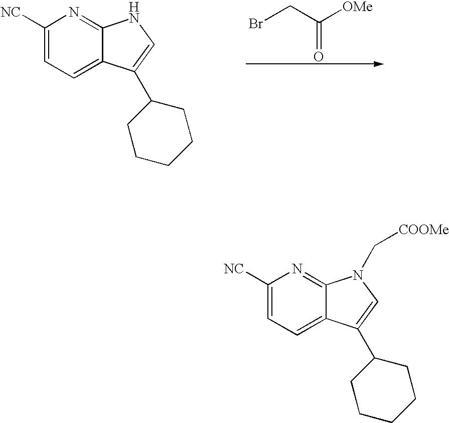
C1([NC])=CC=C2C(=N1)NC=C2C1CCCCC1.BrCC([OMe])=O.C1([NC])=CC=C2C(=N1)N(C[COOMe])C=C2C1CCCCC1
